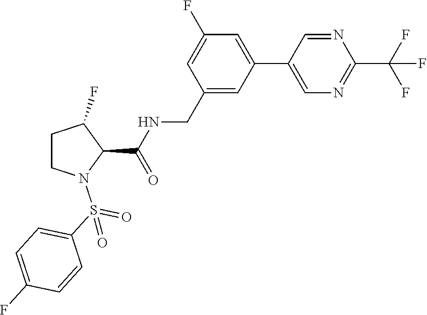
C1=C(F)C=C(C2=CN=C(C(F)(F)F)N=C2)C=C1CNC(C1N(S(C2=CC=C(F)C=C2)(=O)=O)CCC1F)=O
